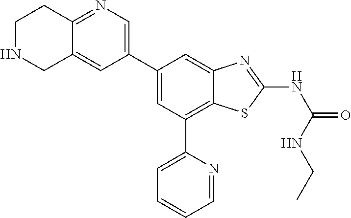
C1(C2=CC(C3=CC=CC=N3)=C3C(=C2)N=C(NC(=O)NCC)S3)=CN=C2C(=C1)CNCC2
